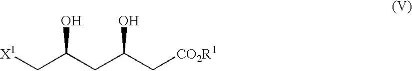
[X1]CC(CC(C[CO2R1])O)O
